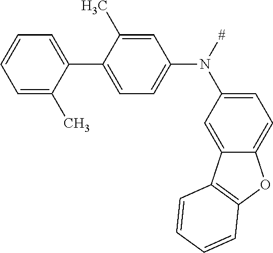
C1=C(C)C(C2=CC=C(N([#])C3=CC=C4C(=C3)C3=C(O4)C=CC=C3)C=C2C)=CC=C1
